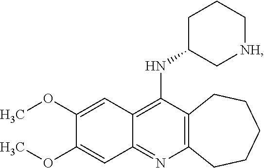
C12=C(N=C3C(=C1NC1C[NH]CCC1)C=C(OC)C(OC)=C3)CCCCC2
